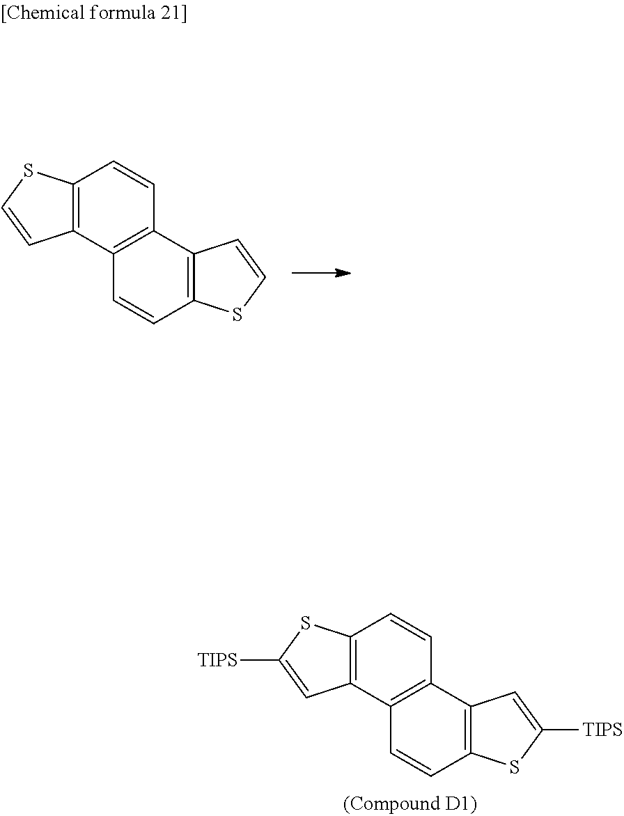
C12=C(C3=C(C=C1)C1=C(C=C3)SC=C1)C=CS2.C12=C(C3=C(C=C1)C1=C(C=C3)SC([TIPS])=C1)C=C([TIPS])S2
